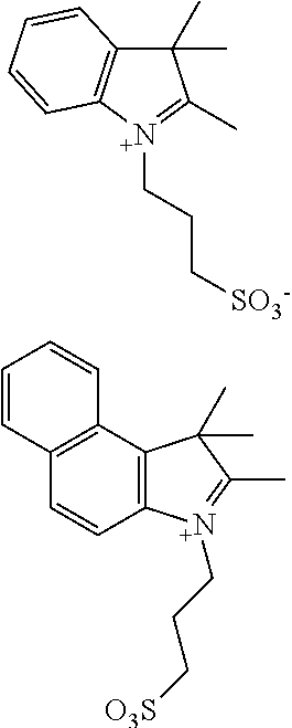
C1(C)(C)C2=C([N+](CCC[SO3-])=C1C)C=CC=C2.C12=C(C3=C(C=C1)C=CC=C3)C(C)(C)C(C)=[N+]2CCC[O3S]
